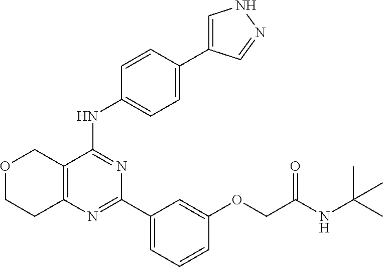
C12=C(C(NC3=CC=C(C4=CNN=C4)C=C3)=NC(C3=CC=CC(OCC(NC(C)(C)C)=O)=C3)=N1)COCC2
